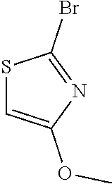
S1C=C(OC)N=C1Br
